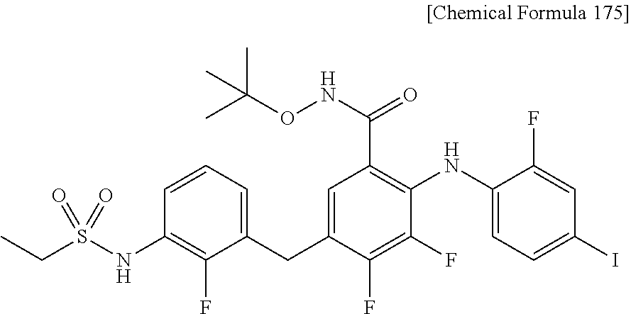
C1(NC2=C(C(NOC(C)(C)C)=O)C=C(CC3=CC=CC(NS(CC)(=O)=O)=C3F)C(F)=C2F)=CC=C(I)C=C1F
